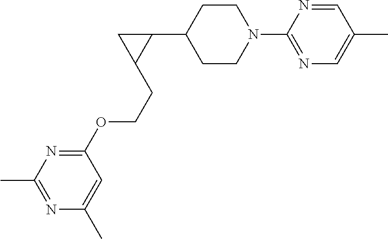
C1CN(C2=NC=C(C)C=N2)CCC1C1CC1CCOC1=NC(C)=NC(C)=C1
